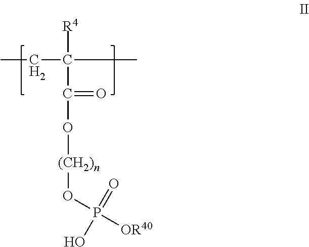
C(C)C([R4])(C(=O)O[(CH2)n]OP([OR40])(=O)O)C
